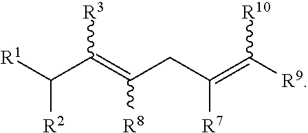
[R1]C(C(=C(CC([R7])=C([R9])[R10])[R8])[R3])[R2]
